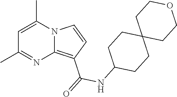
C1(C)=NC2=C(C(=O)NC3CCC4(CC3)CCOCC4)C=CN2C(C)=C1
